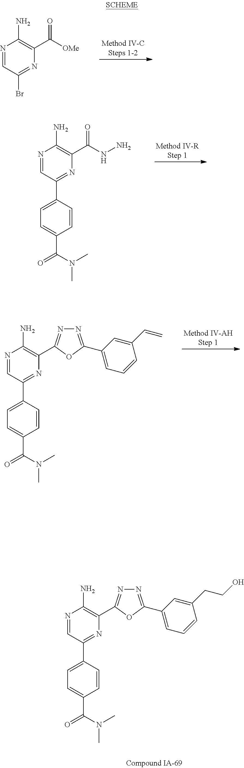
N1=CC(Br)=NC(C([OMe])=O)=C1N.N1=CC(C2=CC=C(C(N(C)C)=O)C=C2)=NC(C(NN)=O)=C1N.N1=CC(C2=CC=C(C(N(C)C)=O)C=C2)=NC(C2=NN=C(C3=CC=CC(C=C)=C3)O2)=C1N.N1=CC(C2=CC=C(C(=O)N(C)C)C=C2)=NC(C2=NN=C(C3=CC=CC(CCO)=C3)O2)=C1N
